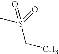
CS(=O)(CC)=O
